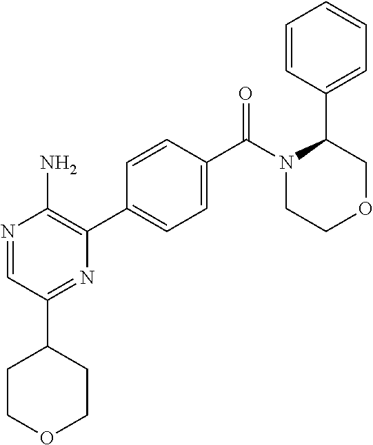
N1=CC(C2CCOCC2)=NC(C2=CC=C(C(N3CCOCC3C3=CC=CC=C3)=O)C=C2)=C1N
